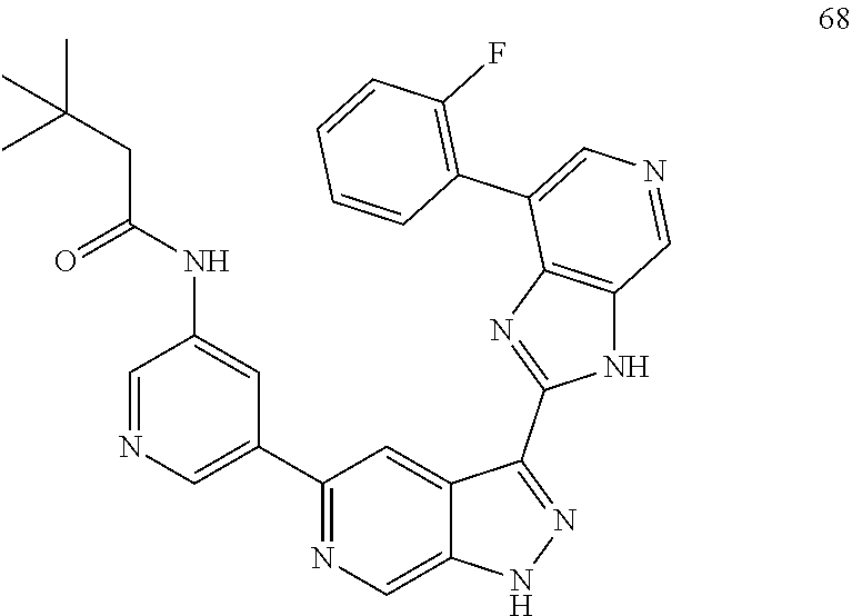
C1=NC=C(C2=NC=C3C(=C2)C(C2=NC4=C(N2)C=NC=C4C2=C(F)C=CC=C2)=NN3)C=C1NC(CC(C)(C)C)=O
